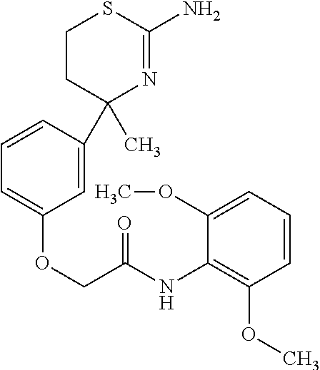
C1=CC(C2(C)N=C(N)SCC2)=CC(OCC(NC2=C(OC)C=CC=C2OC)=O)=C1
